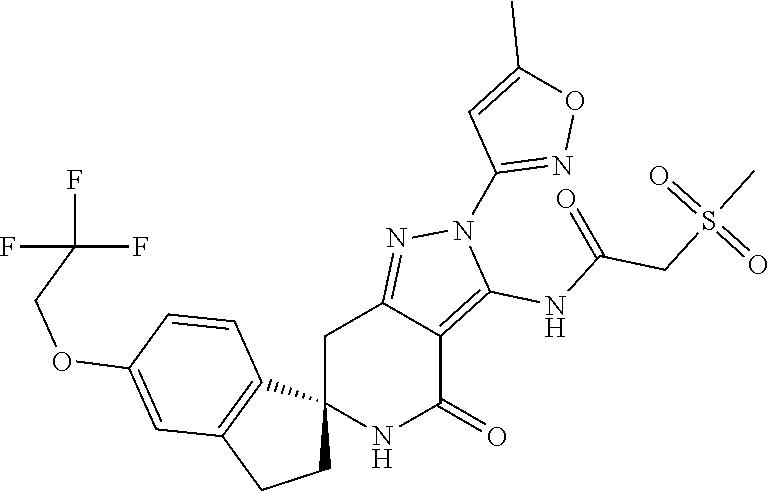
C12(NC(=O)C3=C(NC(CS(C)(=O)=O)=O)N(C4=NOC(C)=C4)N=C3C1)CCC1=C2C=CC(OCC(F)(F)F)=C1
